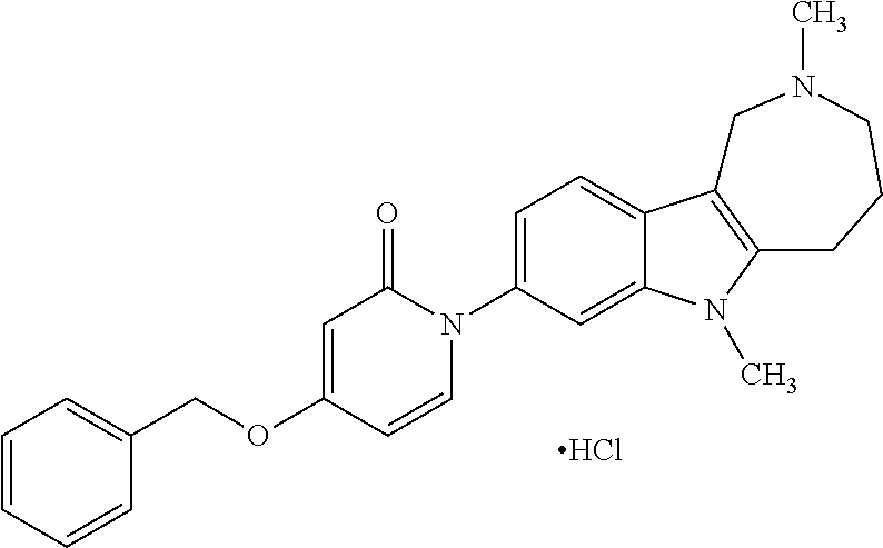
C1=CC=CC(COC2=CC(=O)N(C3=CC=C4C(=C3)N(C)C3=C4CN(C)CCC3)C=C2)=C1.Cl
